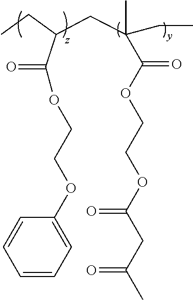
C1=CC=C(OCCOC(=O)C(CC)CC(C)(C(OCCOC(CC(C)=O)=O)=O)CC)C=C1
